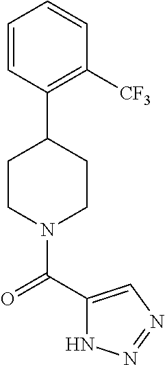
C1=CC(C2CCN(C(=O)C3=CN=NN3)CC2)=C([CF3])C=C1
